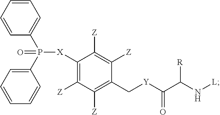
[X](C1=C([Z])C([Z])=C(C[Y]C(C(N[L])[R])=O)C([Z])=C1[Z])P(C1=CC=CC=C1)(C1=CC=CC=C1)=O
